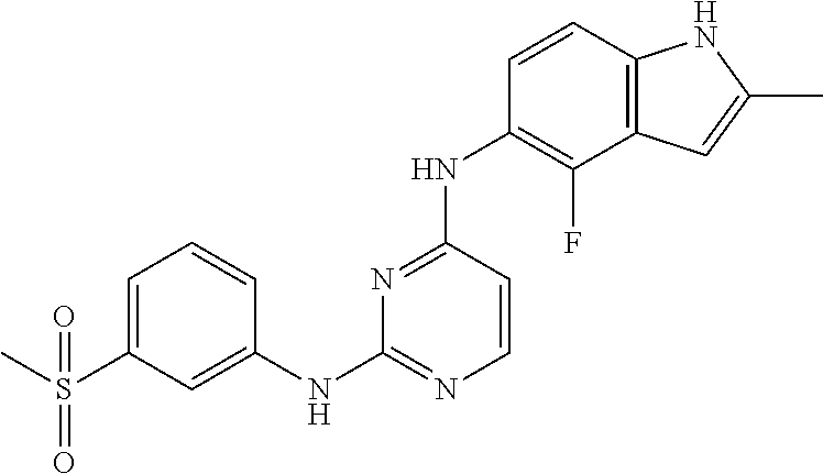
C1(S(C)(=O)=O)=CC=CC(NC2=NC=CC(NC3=C(F)C4=C(C=C3)NC(C)=C4)=N2)=C1
